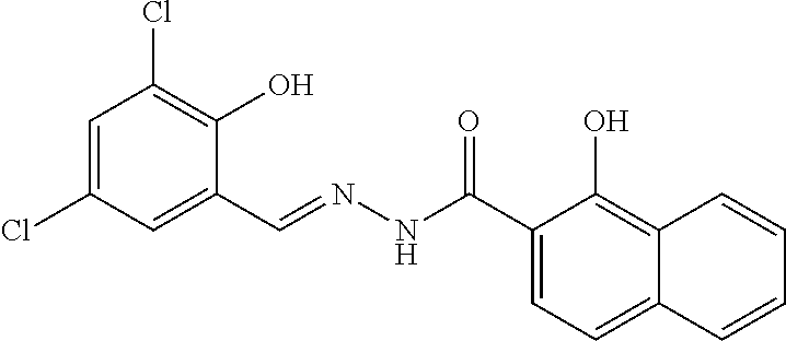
C1=C(Cl)C=C(C=NNC(C2=CC=C3C(=C2O)C=CC=C3)=O)C(O)=C1Cl
